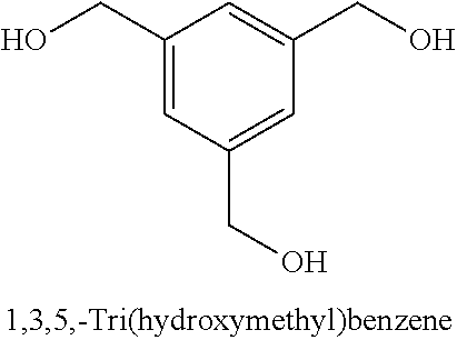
C1(CO)=CC(CO)=CC(CO)=C1
